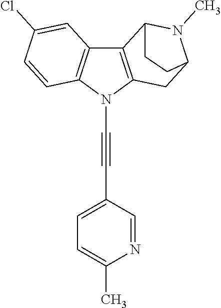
C12=C(N(C#CC3=CC=C(C)N=C3)C3=C1C=C(Cl)C=C3)CC1N(C)C2CC1
